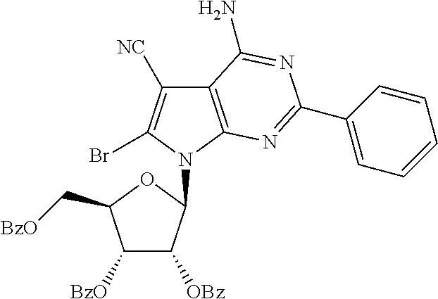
C12=C(N(C3C([OBz])C([BzO])C(C[BzO])O3)C(Br)=C1[NC])N=C(C1=CC=CC=C1)N=C2N
